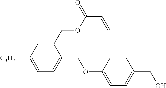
C1(COC(C=C)=O)=CC([C3H7])=CC=C1COC1=CC=C(CO)C=C1
